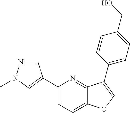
C1=NN(C)C=C1C1=CC=C2C(=N1)C(C1=CC=C(CO)C=C1)=CO2
